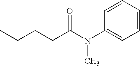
C1=CC=CC(N(C(CCCC)=O)C)=C1
